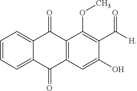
C1=CC=C2C(=C1)C(=O)C1=C(C2=O)C=C(O)C(C([H])=O)=C1OC
